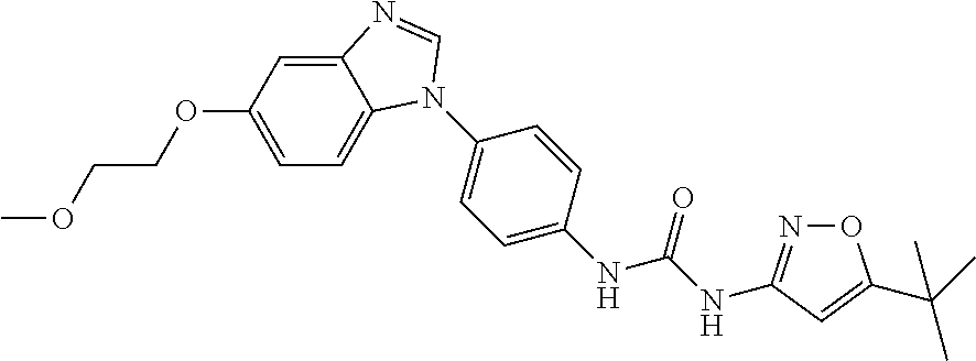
C12=CC(OCCOC)=CC=C1N(C1=CC=C(NC(NC3=NOC(C(C)(C)C)=C3)=O)C=C1)C=N2
